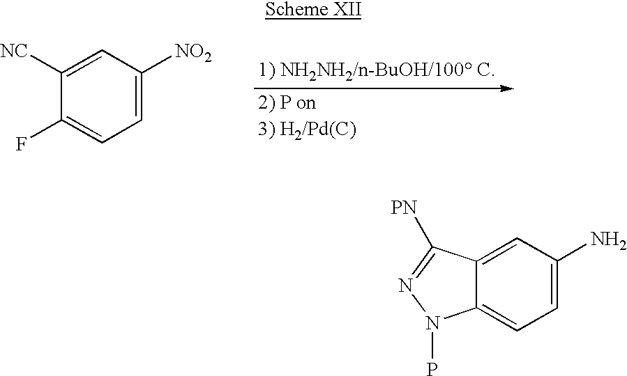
C1=C(N)C=C2C(=C1)N(P)N=C2[PN].C1=C([NO2])C=C([NC])C(F)=C1
